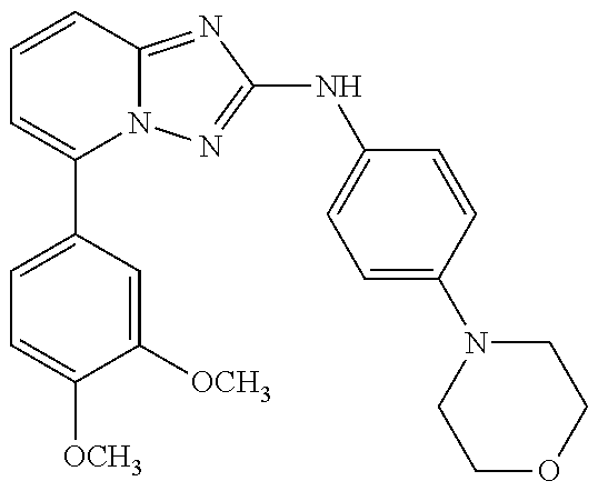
C1=C(C2=CC=CC3=NC(NC4=CC=C(N5CCOCC5)C=C4)=NN23)C=C([OCH3])C([OCH3])=C1
